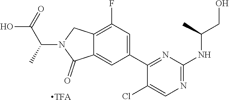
C1(Cl)=CN=C(NC(CO)C)N=C1C1=CC(F)=C2C(=C1)C(=O)N(C(C(O)=O)C)C2.[TFA]
